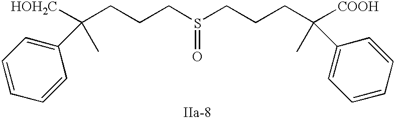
S(=O)(CCCC(C)([HOH2C])C1=CC=CC=C1)CCCC(C)([COOH])C1=CC=CC=C1
